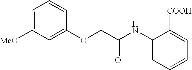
C1=C([MeO])C=C(OCC(NC2=CC=CC=C2[COOH])=O)C=C1
